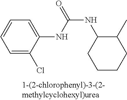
C1=C(Cl)C(NC(NC2CCCCC2C)=O)=CC=C1
